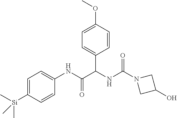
C1=C([Si](C)(C)C)C=CC(NC(=O)C(NC(N2CC(O)C2)=O)C2=CC=C(OC)C=C2)=C1
